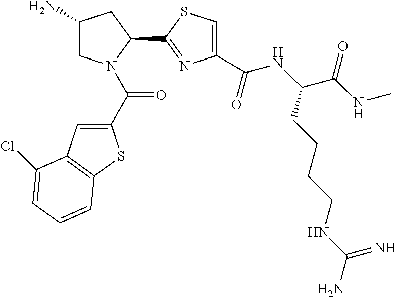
C1(N)CN(C(C2=CC3=C(S2)C=CC=C3Cl)=O)C(C2=NC(C(NC(C(NC)=O)CCCCNC(N)=N)=O)=CS2)C1
